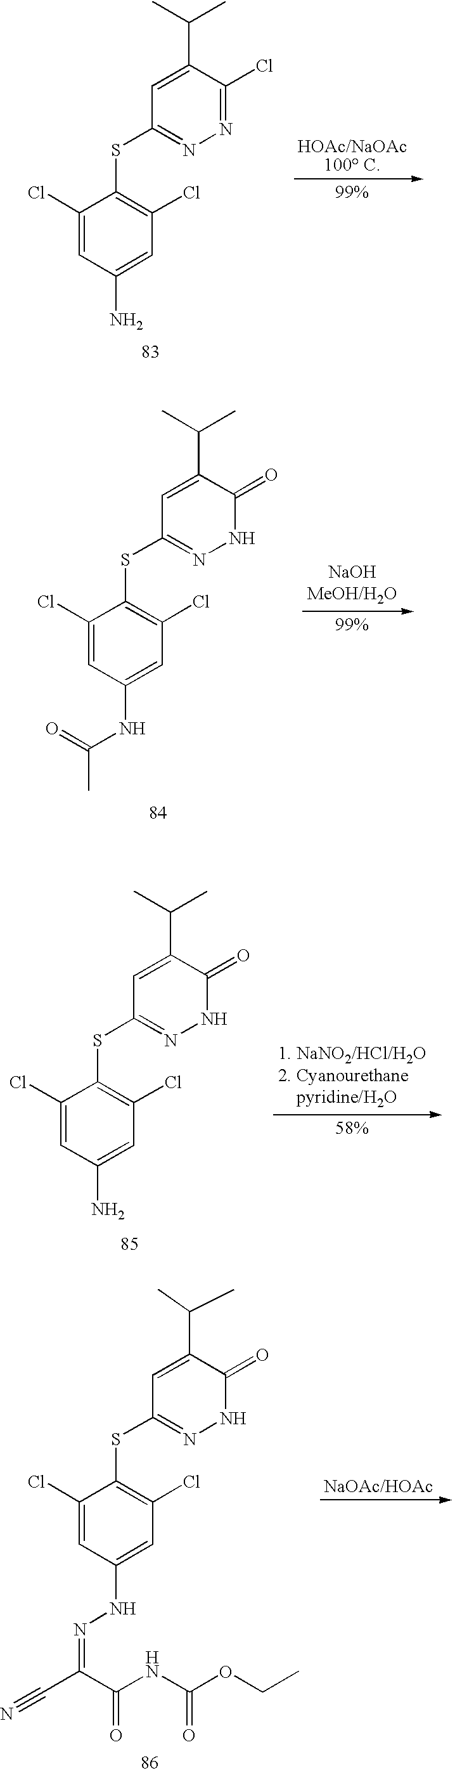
C1(Cl)=CC(N)=CC(Cl)=C1SC1=NN=C(Cl)C(C(C)C)=C1.C1(Cl)=CC(NC(C)=O)=CC(Cl)=C1SC1=NNC(=O)C(C(C)C)=C1.C1(Cl)=CC(N)=CC(Cl)=C1SC1=NNC(=O)C(C(C)C)=C1.C1(Cl)=CC(NN=C(C#N)C(NC(OCC)=O)=O)=CC(Cl)=C1SC1=NNC(=O)C(C(C)C)=C1
